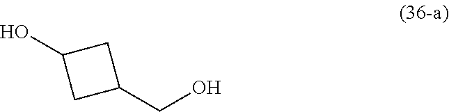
OC1CC(CO)C1
